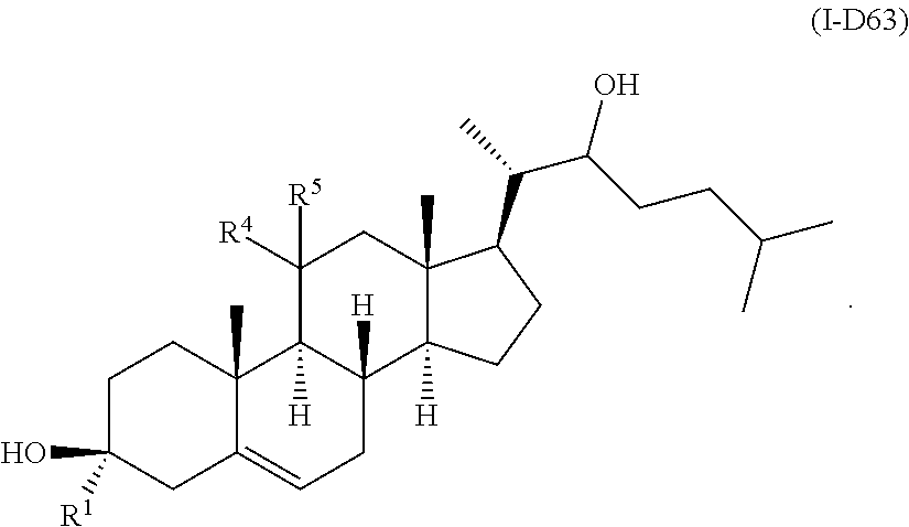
C1C([R1])(O)CC2=CCC3([H])C([H])(C2(C)C1)C([R4])([R5])CC1(C)C3([H])CCC1C(C)C(O)CCC(C)C
